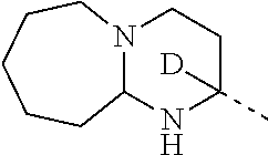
N12C(NC([D])(C)CC1)CCCCC2
